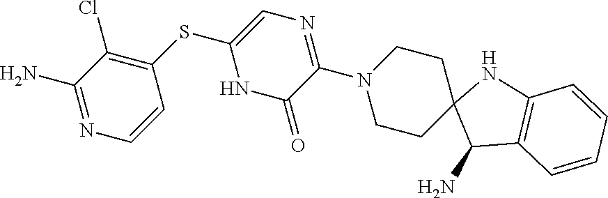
C1(N)=NC=CC(SC2=CN=C(N3CCC4(CC3)C(N)C3=C(N4)C=CC=C3)C(=O)N2)=C1Cl
